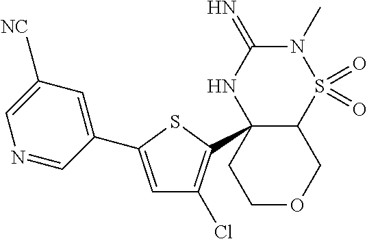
C12S(=O)(=O)N(C)C(=N)NC1(C1=C(Cl)C=C(C3=CC(C)=CN=C3)S1)CCOC2.[NC]
